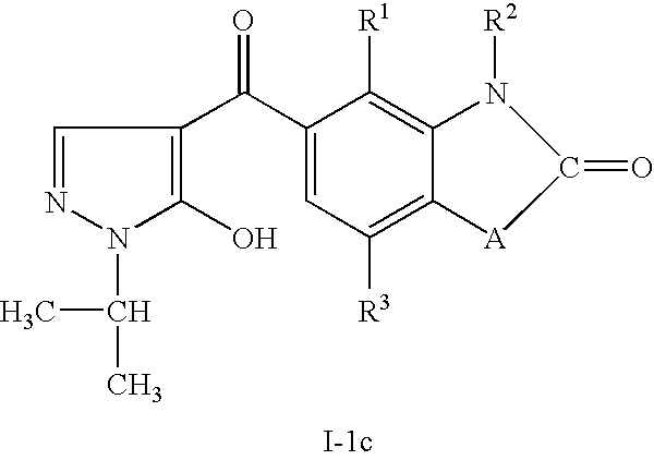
C1=NN(C(C)C)C(O)=C1C(C1=CC([R3])=C2C(=C1[R1])N([R2])C(=O)[A]2)=O
